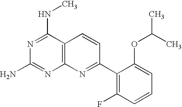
C12=C(C(NC)=NC(N)=N1)C=CC(C1=C(F)C=CC=C1OC(C)C)=N2
